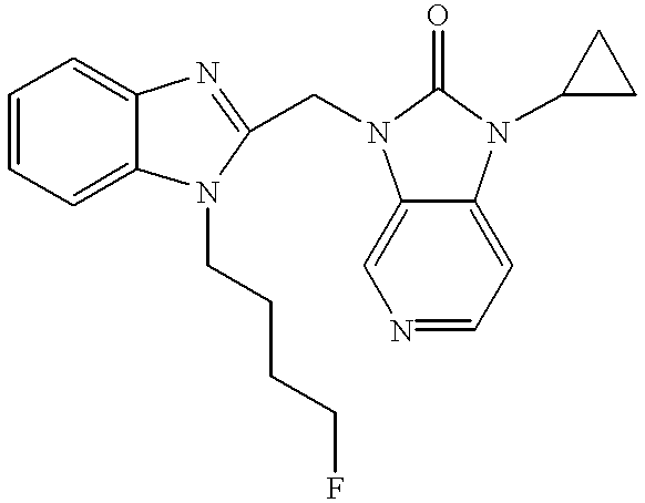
C1=CC=C2C(=C1)N=C(CN1C3=CN=CC=C3N(C3CC3)C1=O)N2CCCCF
